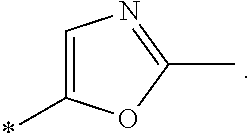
C1=C(*)OC(C)=N1
